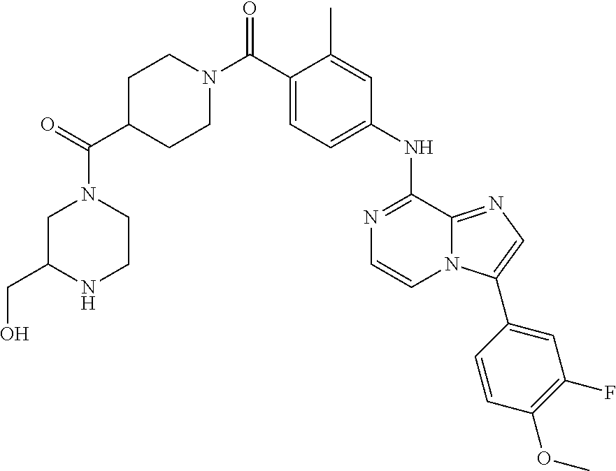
C1(NC2=NC=CN3C2=NC=C3C2=CC(F)=C(OC)C=C2)=CC=C(C(N2CCC(C(=O)N3CC(CO)NCC3)CC2)=O)C(C)=C1
